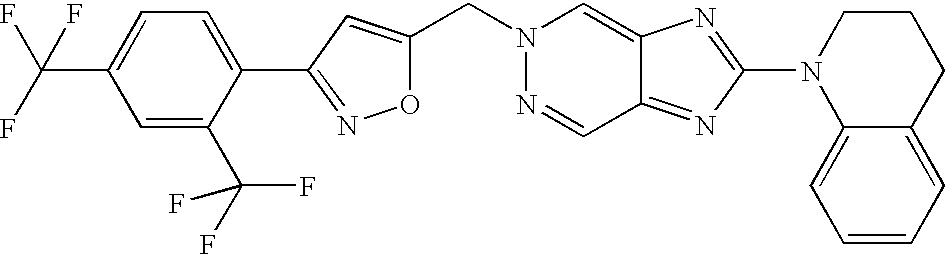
C(C1=CC(C2=CC=C(C(F)(F)F)C=C2C(F)(F)F)=NO1)N1N=CC2=NC(N3C4=CC=CC=C4CCC3)=NC2=C1
